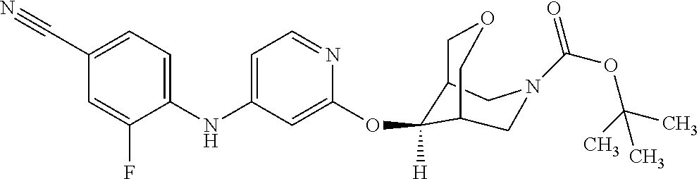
C1(NC2=CC=NC(OC3([H])C4COCC3CN(C(OC(C)(C)C)=O)C4)=C2)=CC=C(C#N)C=C1F
